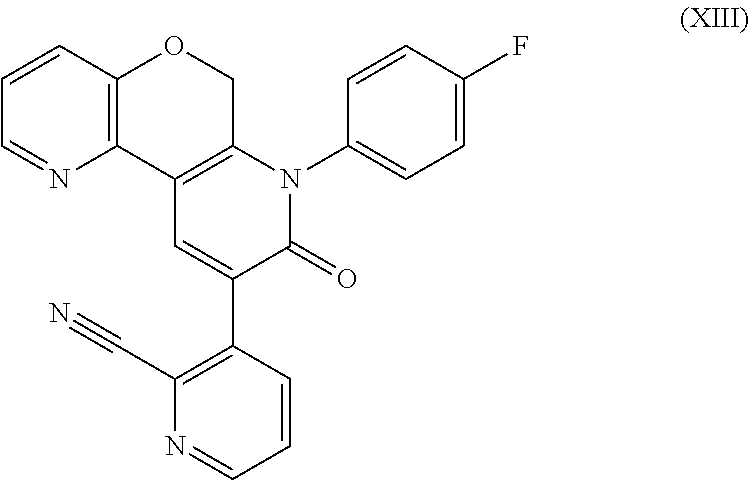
C12=C(COC3=C1N=CC=C3)N(C1=CC=C(F)C=C1)C(=O)C(C1=C(C#N)N=CC=C1)=C2
